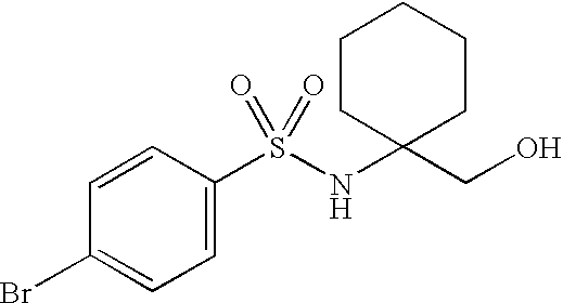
C1(Br)=CC=C(S(NC2(CO)CCCCC2)(=O)=O)C=C1
